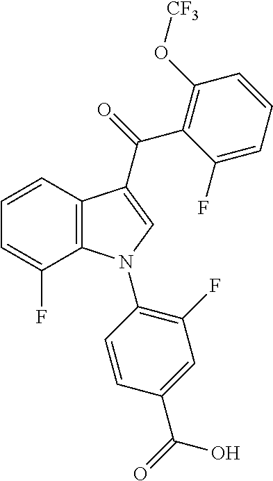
C1=CC2=C(C(F)=C1)N(C1=C(F)C=C(C(=O)O)C=C1)C=C2C(=O)C1=C(O[CF3])C=CC=C1F
